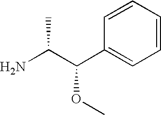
NC(C(C1=CC=CC=C1)OC)C
